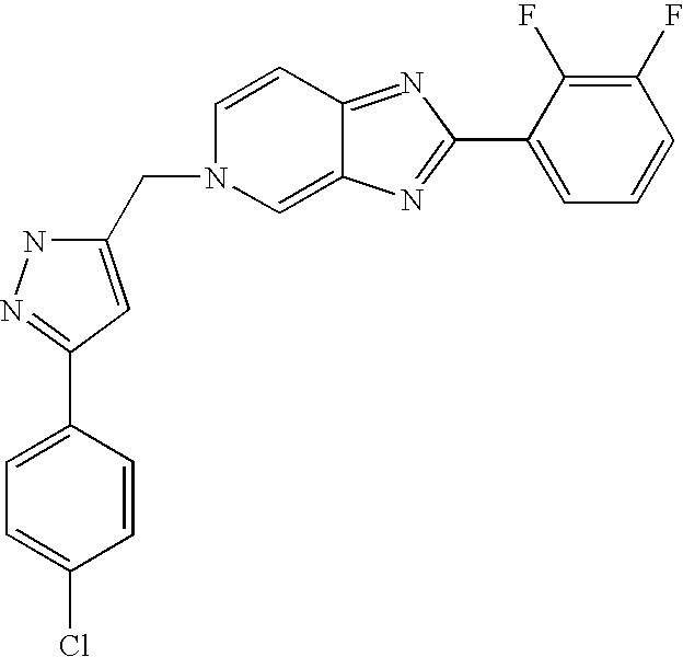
C1(C2=NC3=CN(CC4=CC(C5=CC=C(Cl)C=C5)=NN4)C=CC3=N2)=CC=CC(F)=C1F
